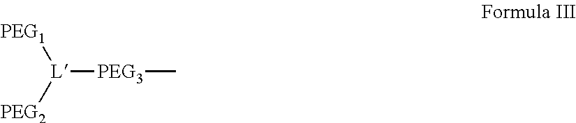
[PEG1][L]([PEG2])[PEG3]C
